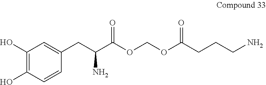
C1(O)=C(O)C=CC(CC(C(OCOC(CCCN)=O)=O)N)=C1
